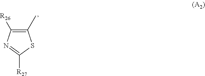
C1(C)=C([R26])N=C([R27])S1
